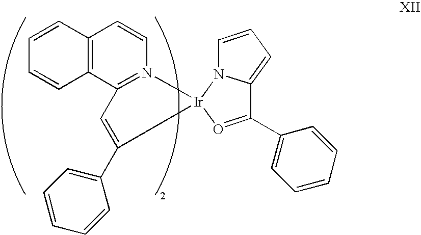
C12=C(C3=N(C=C1)[Ir]1(O=C(C4=CC=CC=C4)C4=CC=CN41)C(C1=CC=CC=C1)=C3)C=CC=C2
